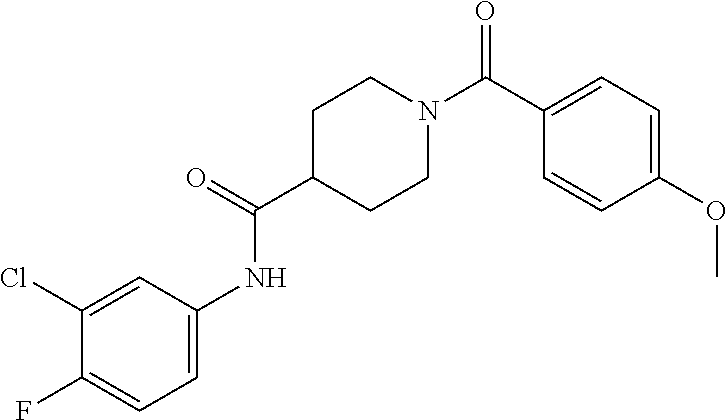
C1(C(N2CCC(C(=O)NC3=CC=C(F)C(Cl)=C3)CC2)=O)=CC=C(OC)C=C1
